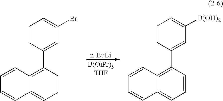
C12=C(C3=CC(Br)=CC=C3)C=CC=C1C=CC=C2.C12=C(C3=CC([B(OH)2])=CC=C3)C=CC=C1C=CC=C2.[n-BuLi]
